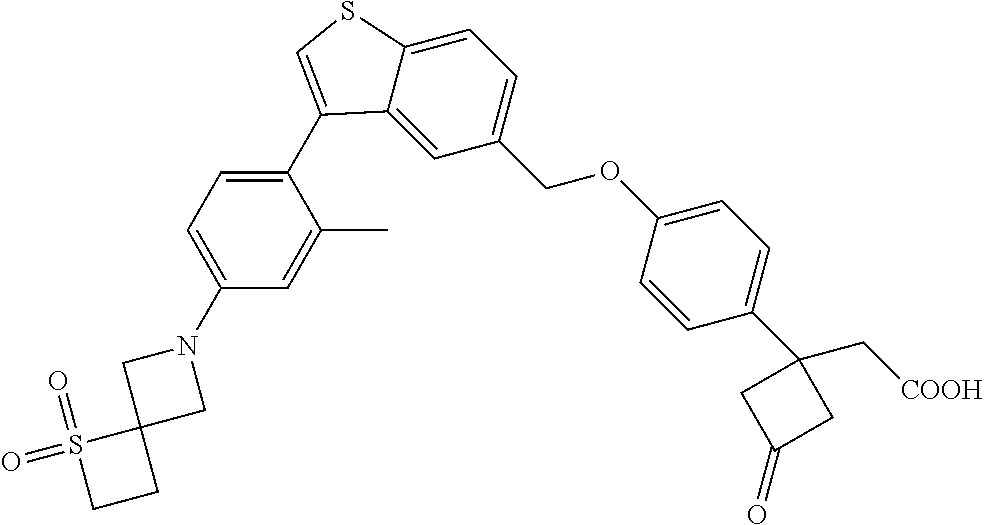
C1(N2CC3(C2)S(=O)(=O)CC3)=CC=C(C2=CSC3=CC=C(COC4=CC=C(C5(C[COOH])CC(=O)C5)C=C4)C=C32)C(C)=C1
